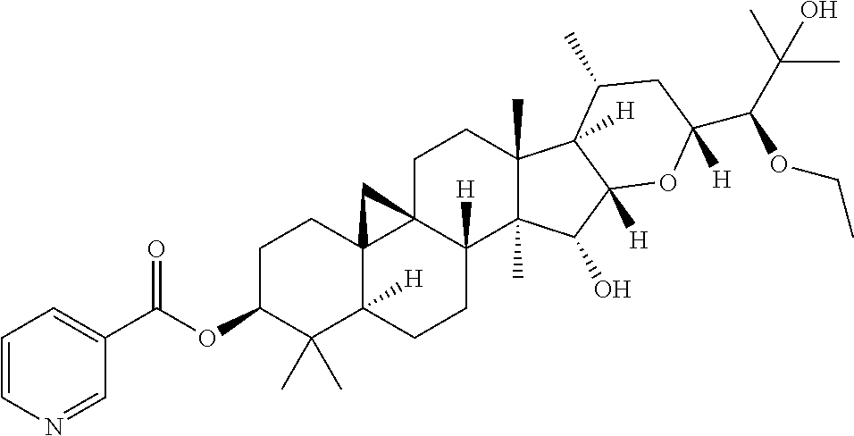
O(C1C(C)(C)C2([H])C3(CC1)C1(C([H])(CC2)C2(C)C(C)(CC1)C1([H])C([H])(C2O)OC(C(C(C)(C)O)OCC)([H])CC1C)C3)C(C1=CC=CN=C1)=O
